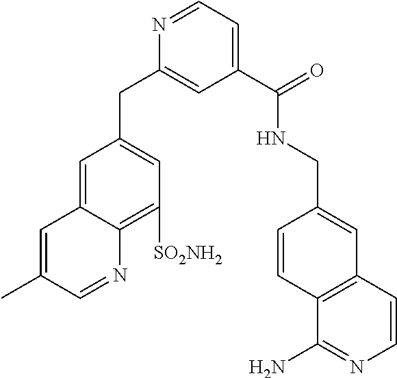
C1=C2C(=C([SO2NH2])C=C1CC1=CC(C(NCC3=CC4=C(C=C3)C(N)=NC=C4)=O)=CC=N1)N=CC(C)=C2
